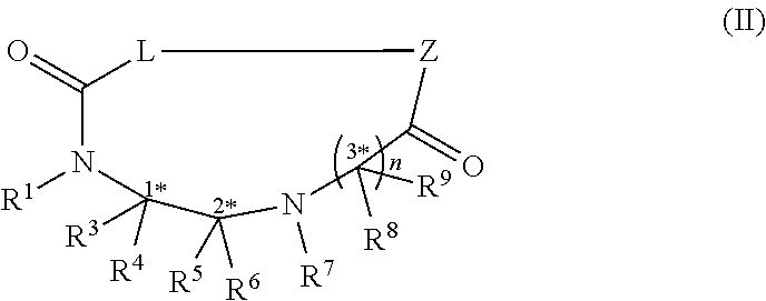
C1(=O)N([R1])C([R3])([R4])C([R5])([R6])N([R7])C([R8])([R9])C(=O)[Z][L]1
